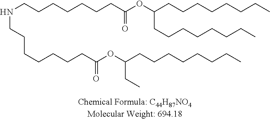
C(CC)CCCCCC(OC(CCCCCCCNCCCCCCCC(=O)OC(CC)CCCCCCCC)=O)CCCCCCCC
